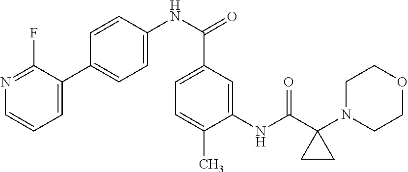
C1(NC(C2(N3CCOCC3)CC2)=O)=CC(C(NC2=CC=C(C3=CC=CN=C3F)C=C2)=O)=CC=C1C
